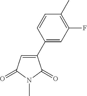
N1(C)C(=O)C(C2=CC(F)=C(C)C=C2)=CC1=O
